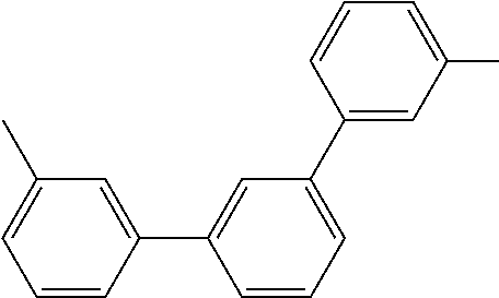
C1=CC(C2=CC(C3=CC(C)=CC=C3)=CC=C2)=CC(C)=C1
